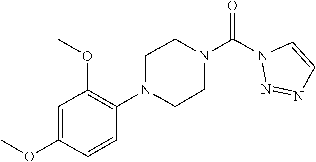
O=C(N1N=NC=C1)N1CCN(C2=C(OC)C=C(OC)C=C2)CC1
